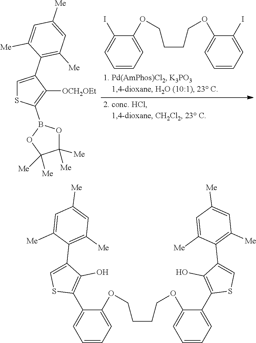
C1(OCCCCOC2=CC=CC=C2I)=CC=CC=C1I.C1=C(C2=C([Me])C=C([Me])C=C2[Me])C([OCH2OEt])=C(B2OC([Me])([Me])C([Me])([Me])O2)S1.C1(OCCCCOC2=CC=CC=C2C2=C(O)C(C3=C([Me])C=C([Me])C=C3[Me])=CS2)=CC=CC=C1C1=C(O)C(C2=C([Me])C=C([Me])C=C2[Me])=CS1
